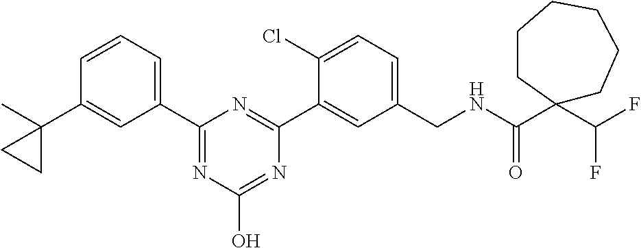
C1(C2=NC(O)=NC(C3=CC(CNC(C4(C(F)F)CCCCCC4)=O)=CC=C3Cl)=N2)=CC=CC(C2(C)CC2)=C1
